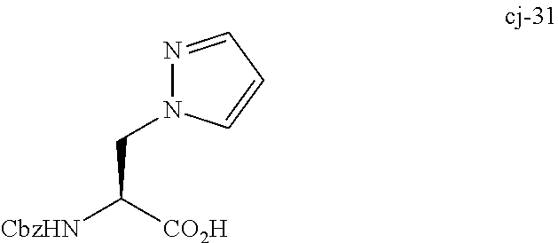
C(C([CO2H])[CbzHN])N1N=CC=C1
